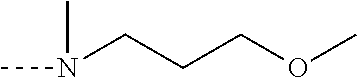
CN(CCCOC)C
